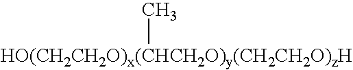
[HO(CH2CH2O)x(CHCH2O)y(CH2CH2O)zH]C
